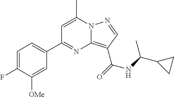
C1=C(C)N2C(=C(C(=O)NC(C3CC3)C)C=N2)N=C1C1=CC=C(F)C([OMe])=C1
